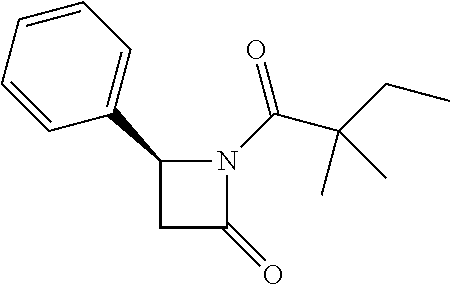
C1(C2=CC=CC=C2)CC(=O)N1C(=O)C(C)(CC)C
